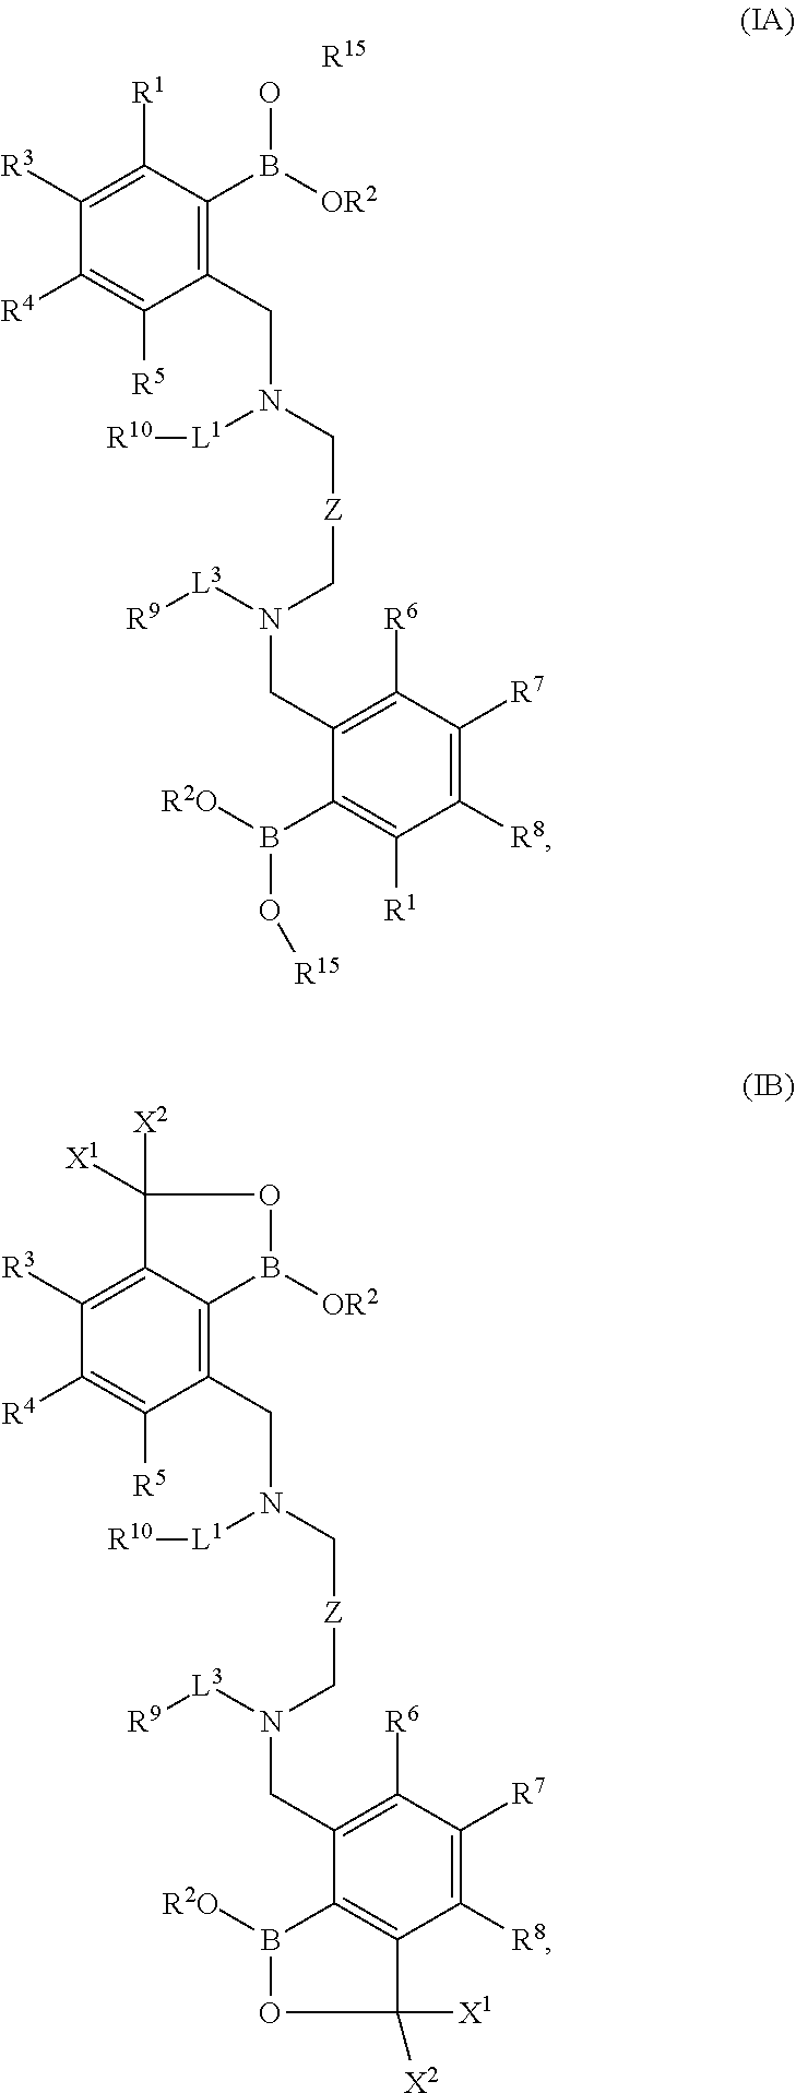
C1([R3])=C([R1])C(B([OR2])O)=C(CN(C[Z]CN(CC2=C([R6])C([R7])=C([R8])C([R1])=C2B([R2O])O[R15])[L3][R9])[L1][R10])C([R5])=C1[R4].[R15].C1([R3])=C2C(=C(CN(C[Z]CN(CC3=C([R6])C([R7])=C([R8])C4=C3B([R2O])OC4([X1])[X2])[L3][R9])[L1][R10])C([R5])=C1[R4])B([OR2])OC2([X2])[X1]
